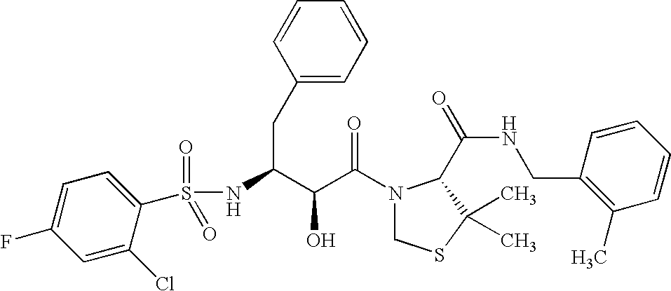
N(C(CC1=CC=CC=C1)C(C(N1CSC(C)(C)C1C(NCC1=C(C)C=CC=C1)=O)=O)O)S(=O)(=O)C1=CC=C(F)C=C1Cl
